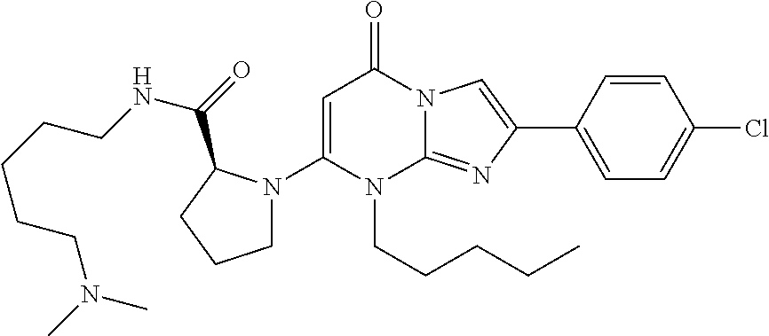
C1=C(N2CCCC2C(=O)NCCCCCN(C)C)N(CCCCC)C2=NC(C3=CC=C(Cl)C=C3)=CN2C1=O
